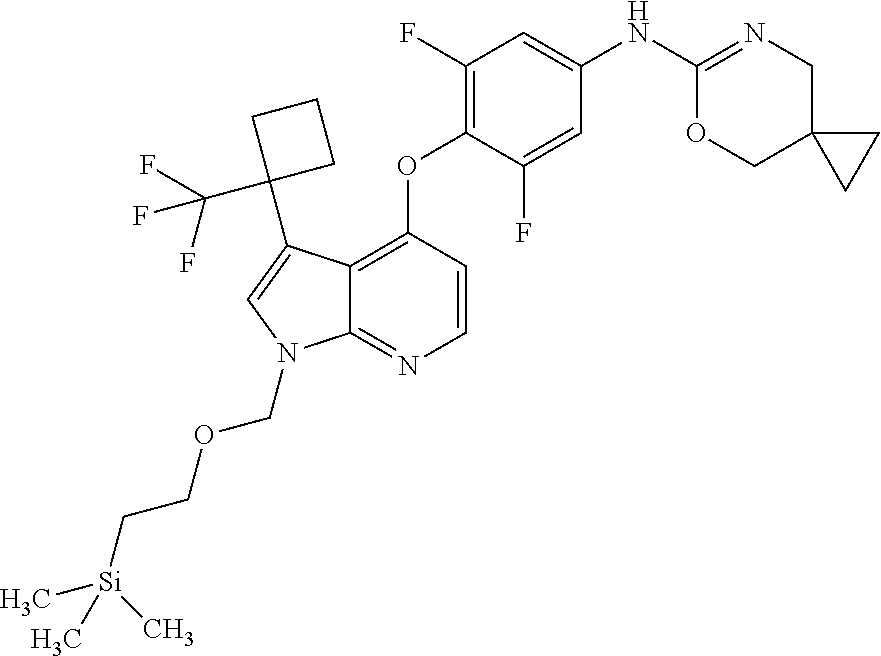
C12=C(OC3=C(F)C=C(NC4=NCC5(CO4)CC5)C=C3F)C=CN=C1N(COCC[Si](C)(C)C)C=C2C1(C(F)(F)F)CCC1
